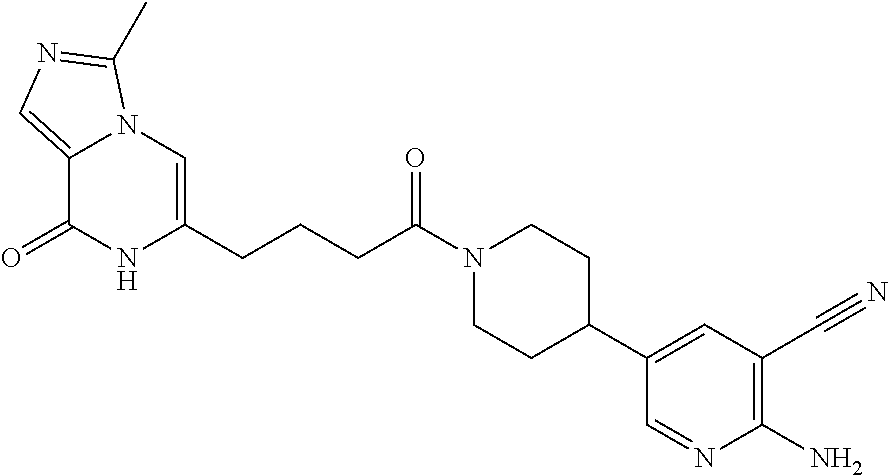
C12=CN=C(C)N1C=C(CCCC(N1CCC(C3=CC(C#N)=C(N)N=C3)CC1)=O)NC2=O
